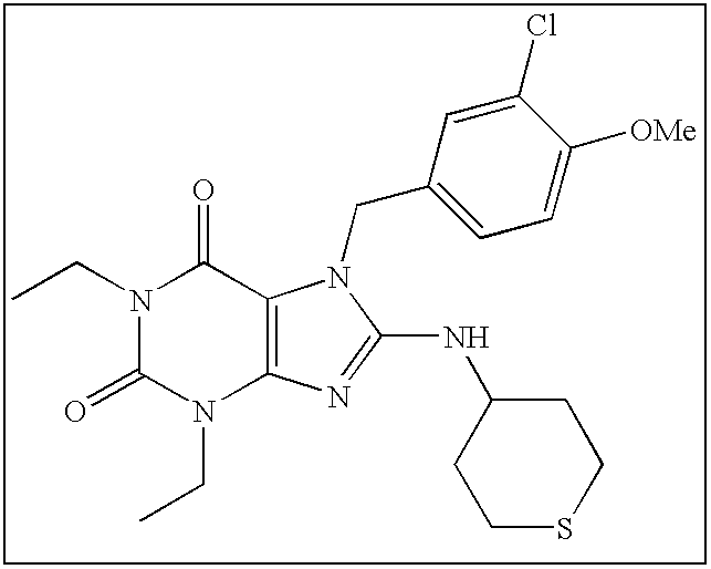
N1(CC)C(=O)N(CC)C2=C(C1=O)N(CC1=CC=C([OMe])C(Cl)=C1)C(NC1CCSCC1)=N2
